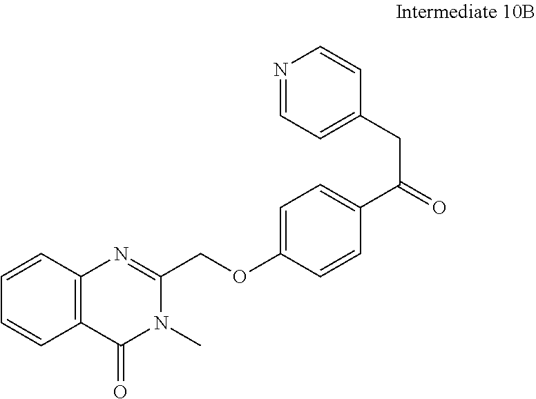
C12=C(C(=O)N(C)C(COC3=CC=C(C(CC4=CC=NC=C4)=O)C=C3)=N1)C=CC=C2
